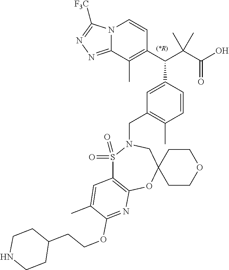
C1COCCC12CN(CC1=C(C)C=CC(C(C3=C(C)C4=NN=C([F3C])N4C=C3)C(C(O)=O)(C)C)=C1)S(=O)(=O)C1=C(O2)N=C(OCCC2CCNCC2)C(C)=C1
